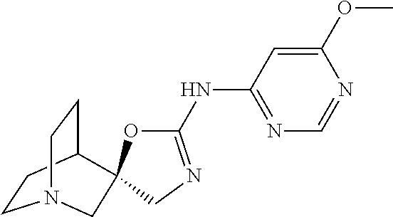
C1(NC2=NCC3(O2)C2CCN(CC2)C3)=NC=NC(OC)=C1
